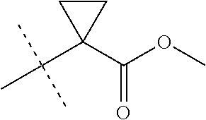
C1CC1(C(OC)=O)C(C)(C)C
